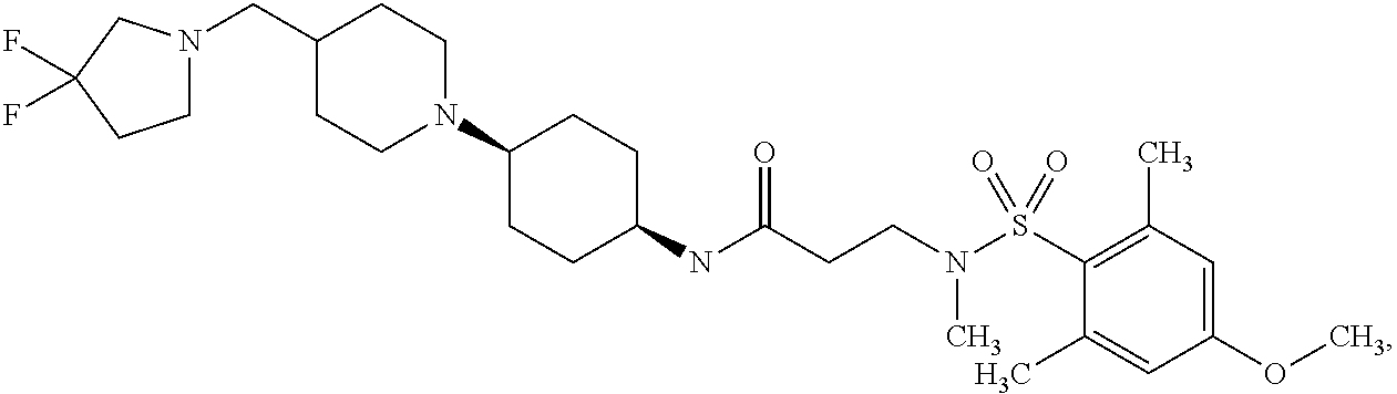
C(C1CCN(C2CCC(NC(CCN(S(C3=C(C)C=C(OC)C=C3C)(=O)=O)C)=O)CC2)CC1)N1CCC(F)(F)C1
